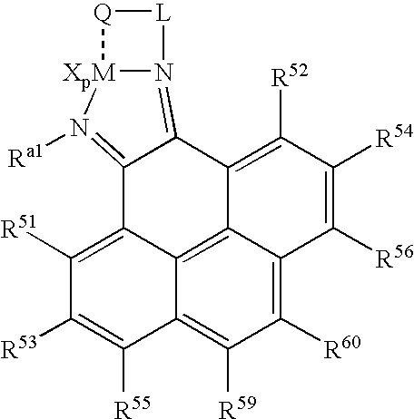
C12=N([Ra1])[XpM]3N(=C1C1=C([R52])C([R54])=C([R56])C4=C([R60])C([R59])=C5C(=C14)C2=C([R51])C([R53])=C5[R55])[L][Q]3
